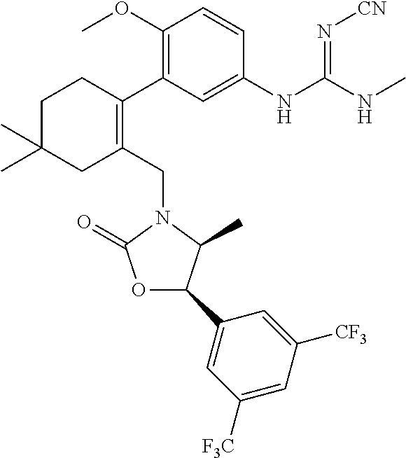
C1C(C)(C)CC(CN2C(=O)OC(C3=CC([F3C])=CC([CF3])=C3)C2C)=C(C2=C(OC)C=CC(NC(NC)=N[CN])=C2)C1
